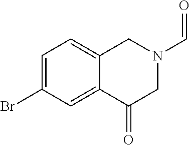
C1=C(Br)C=C2C(=C1)CN(C=O)CC2=O
